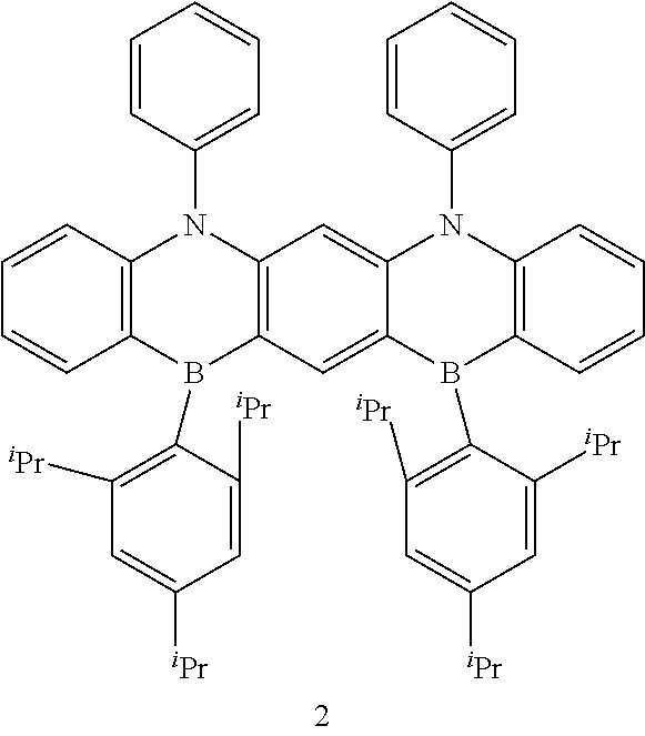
C1=CC(N2C3=C(B(C4=C([iPr])C=C([iPr])C=C4[iPr])C4=C2C=C2C(=C4)B(C4=C([iPr])C=C([iPr])C=C4[iPr])C4=C(N2C2=CC=CC=C2)C=CC=C4)C=CC=C3)=CC=C1
